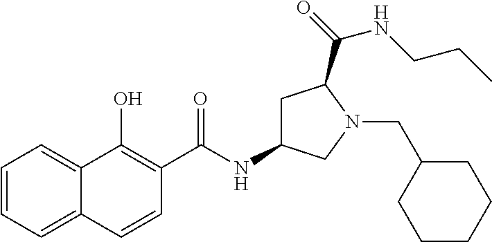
C1=CC=C2C(=C1)C(O)=C(C(NC1CC(C(=O)NCCC)N(CC3CCCCC3)C1)=O)C=C2
